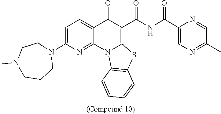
C1=C(N2CCN(C)CCC2)N=C2C(=C1)C(=O)C(C(NC(C1=CN=C(C)C=N1)=O)=O)=C1N2C2=C(S1)C=CC=C2
